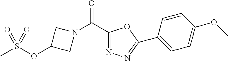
C(N1CC(OS(C)(=O)=O)C1)(=O)C1=NN=C(C2=CC=C(OC)C=C2)O1
